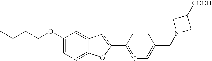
C1(OCCCC)=CC=C2C(=C1)C=C(C1=NC=C(CN3CC([COOH])C3)C=C1)O2
